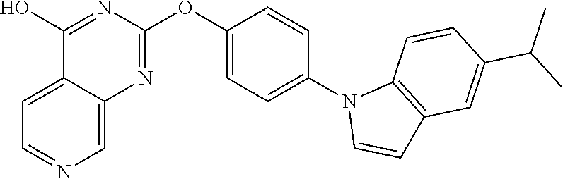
C12=CC=NC=C1N=C(OC1=CC=C(N3C=CC4=C3C=CC(C(C)C)=C4)C=C1)N=C2O
